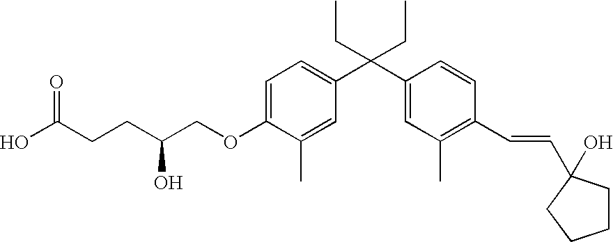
C1=C(OCC(CCC(O)=O)O)C(C)=CC(C(C2=CC(C)=C(C=CC3(O)CCCC3)C=C2)(CC)CC)=C1
